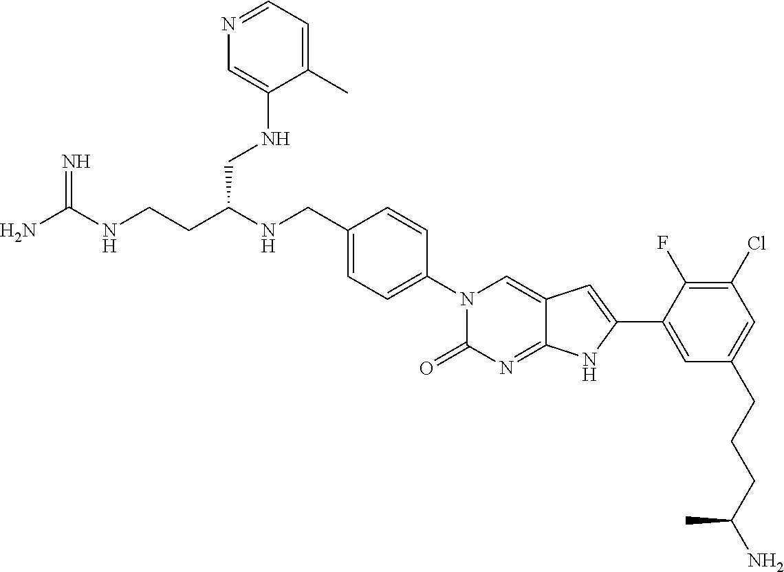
C(CC(NCC1=CC=C(N2C(=O)N=C3C(=C2)C=C(C2=CC(CCCC(N)C)=CC(Cl)=C2F)N3)C=C1)CNC1=CN=CC=C1C)NC(N)=N
